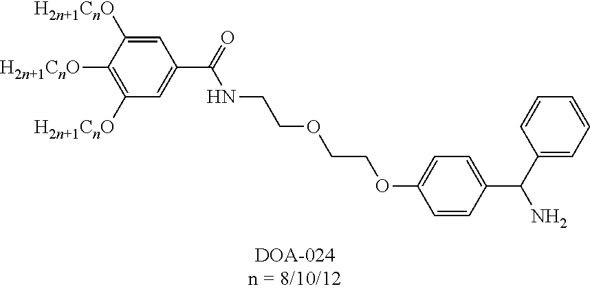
O(CCOC1=CC=C(C(C2=CC=CC=C2)N)C=C1)CCNC(C1=CC([H2n+1CnO])=C([H2n+1CnO])C([H2n+1CnO])=C1)=O
